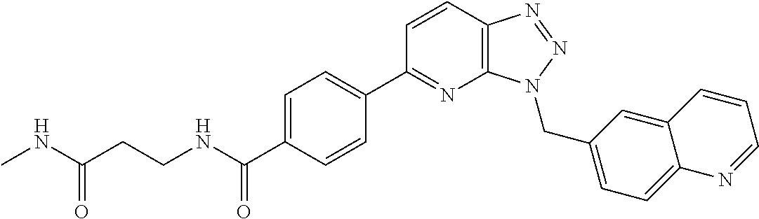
C1=C(C(NCCC(NC)=O)=O)C=CC(C2=NC3=C(C=C2)N=NN3CC2=CC=C3C(=C2)C=CC=N3)=C1
